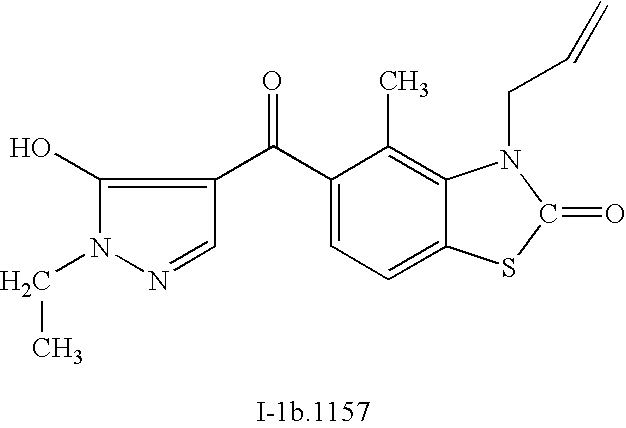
C1(O)=C(C(C2=CC=C3C(=C2C)N(CC=C)C(=O)S3)=O)C=NN1CC
